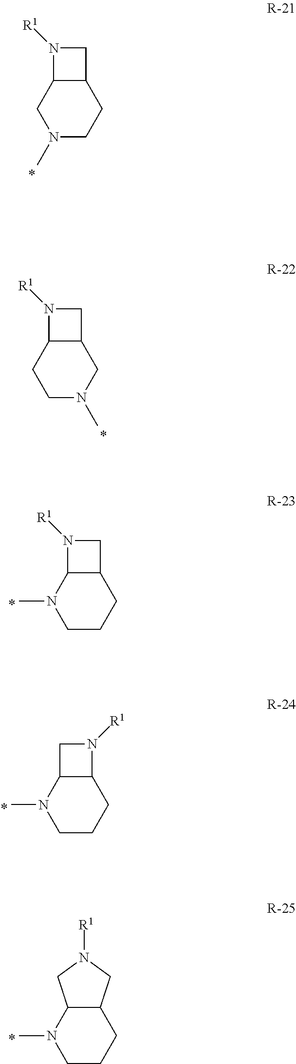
N1([R1])C2C(C1)CCN(C)C2.N1([R1])C2C(C1)CN(C)CC2.N1([R1])C2C(C1)CCCN2C.C1C2C(N1[R1])CCCN2C.C12C(CCCN1C)CN([R1])C2
